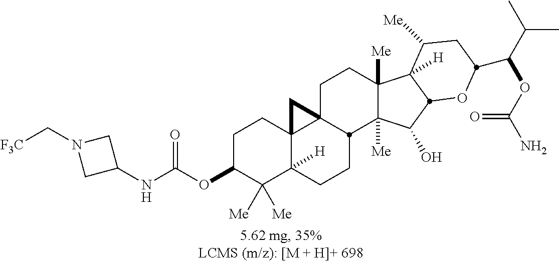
C1(OC(NC2CN(C[F3C])C2)=O)C([Me])([Me])C2([H])C3(CC1)C1(CCC4([Me])C([Me])(C(O)C5C4([H])C([Me])CC(C(C(C)C)OC(N)=O)O5)C1CC2)C3
